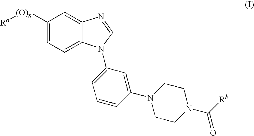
C1([(O)n][Ra])=CC=C2C(=C1)N=CN2C1=CC=CC(N2CCN(C([Rb])=O)CC2)=C1
